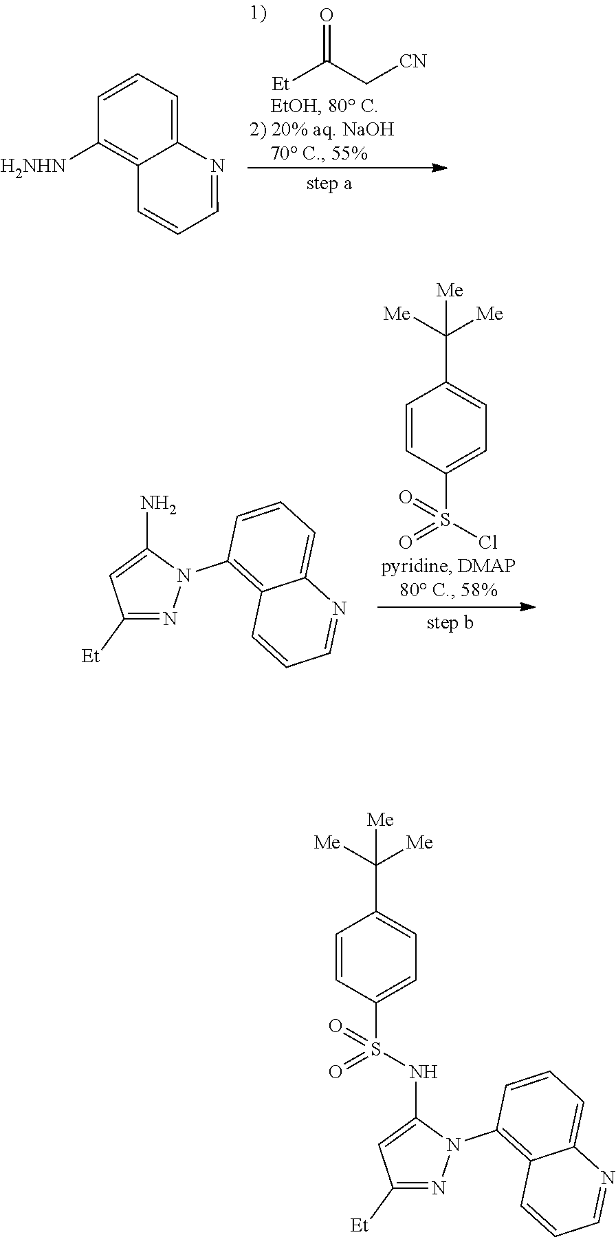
[Et]C(C[CN])=O.C1([H2NHN])=C2C(=CC=C1)N=CC=C2.C1([Et])=NN(C2=C3C(=CC=C2)N=CC=C3)C(N)=C1.C1=CC(S(Cl)(=O)=O)=CC=C1C([Me])([Me])[Me].C1=CC(C([Me])([Me])[Me])=CC=C1S(NC1=CC([Et])=NN1C1=C2C(=CC=C1)N=CC=C2)(=O)=O
